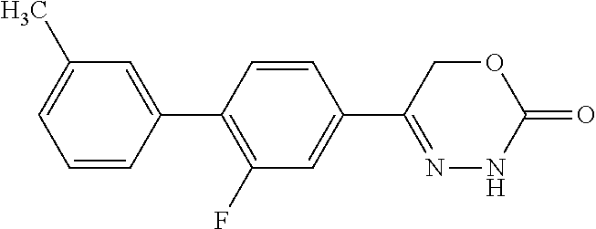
C1(C2=CC(C)=CC=C2)=C(F)C=C(C2=NNC(=O)OC2)C=C1
